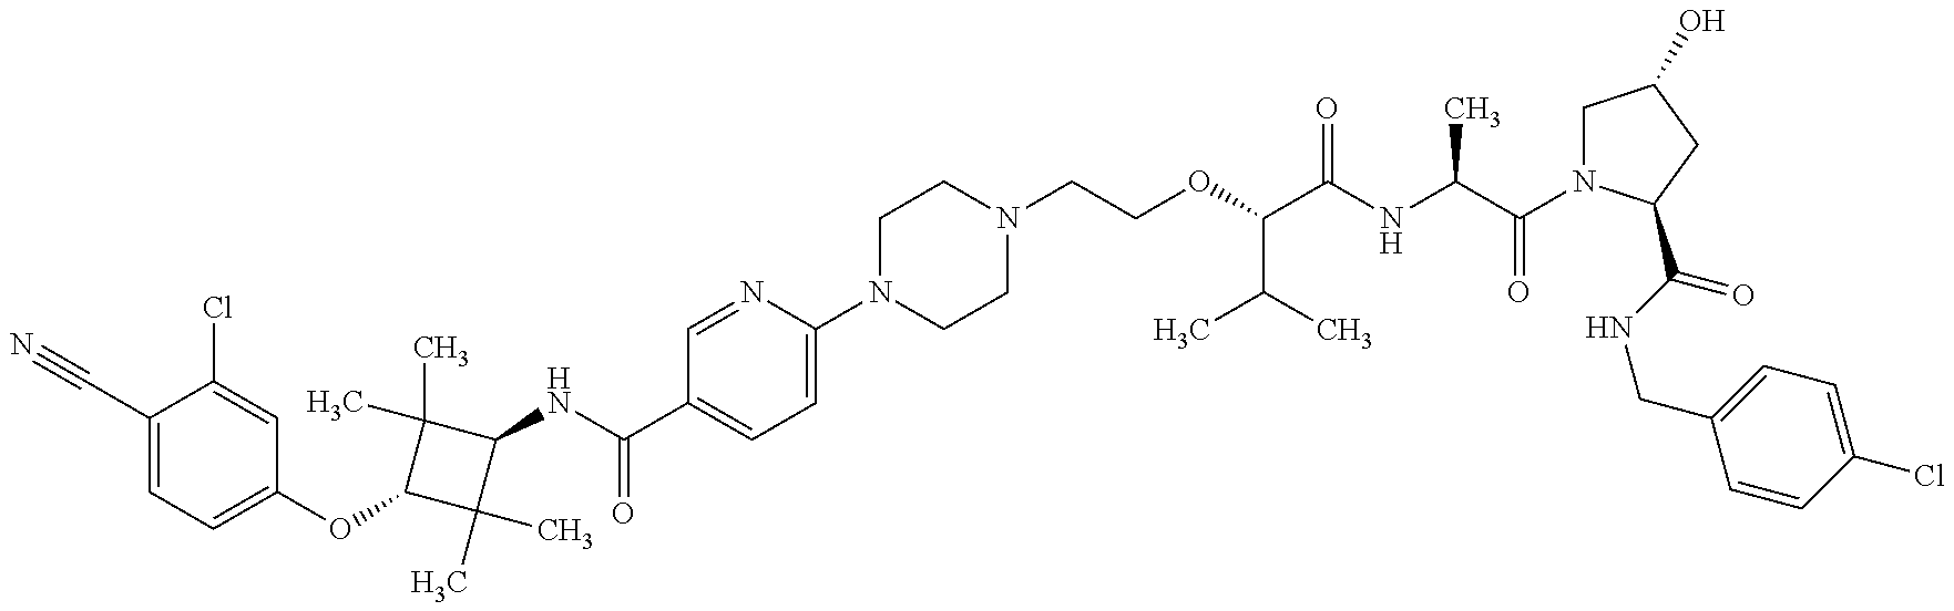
C1(C#N)=CC=C(OC2C(C)(C)C(NC(=O)C3=CC=C(N4CCN(CCOC(C(C)C)C(=O)NC(C)C(=O)N5CC(O)CC5C(=O)NCC5=CC=C(Cl)C=C5)CC4)N=C3)C2(C)C)C=C1Cl
